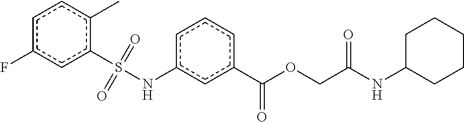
c1c(F)cc(S(Nc2cc(C(OCC(NC3CCCCC3)=O)=O)ccc2)(=O)=O)c(C)c1
